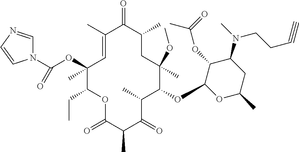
C1=C(C)C(=O)C(C)CC(OC)(C)C(OC2C(OC(=O)C)C(N(C)CCC#C)CC(C)O2)C(C)C(=O)C(C)C(=O)OC(CC)C1(C)OC(N1C=NC=C1)=O
